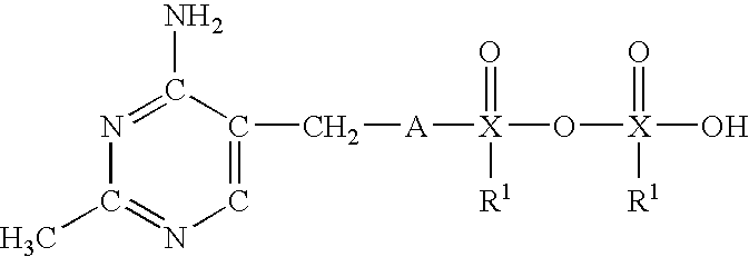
C1=C(C[A][X](O[X](O)(=O)[R1])(=O)[R1])C(N)=NC(C)=N1
